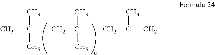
C(CC(C)(C)CC(=C)C)(C)(C)C
